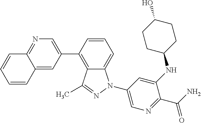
C1=CC(C2=CN=C3C(=C2)C=CC=C3)=C2C(=C1)N(C1=CN=C(C(N)=O)C(NC3CCC(O)CC3)=C1)N=C2C
